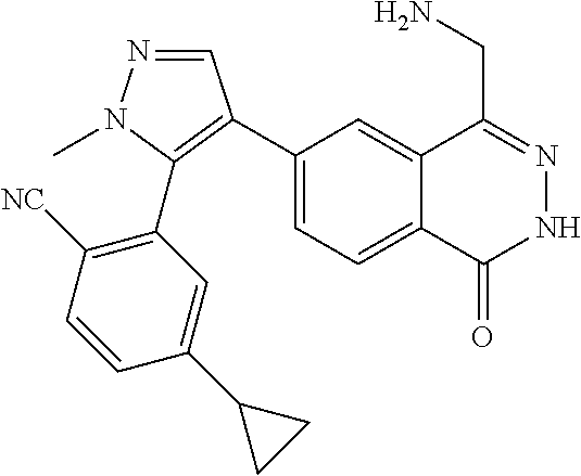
C1(C2=C(C3=C([NC])C=CC(C4CC4)=C3)N(C)N=C2)=CC=C2C(=C1)C(CN)=NNC2=O
